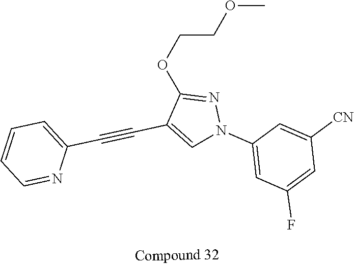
C1(N2N=C(OCCOC)C(C#CC3=CC=CC=N3)=C2)=CC(F)=CC([CN])=C1
